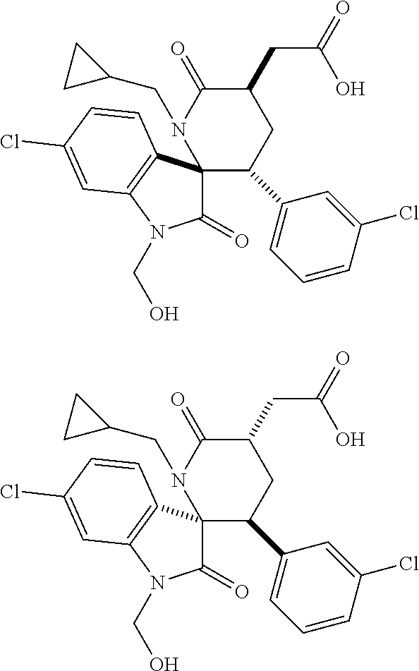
C1C(CC(=O)O)C(=O)N(CC2CC2)C2(C1C1=CC=CC(Cl)=C1)C(=O)N(CO)C1=C2C=CC(Cl)=C1.C1C(CC(=O)O)C(=O)N(CC2CC2)C2(C1C1=CC=CC(Cl)=C1)C(=O)N(CO)C1=C2C=CC(Cl)=C1
